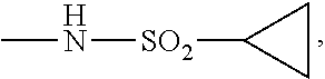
CN[SO2]C1CC1
